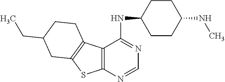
C12=C(N=CN=C1NC1CCC(NC)CC1)SC1=C2CCC(CC)C1
